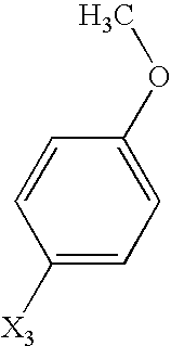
C1=CC(OC)=CC=C1[X3]
